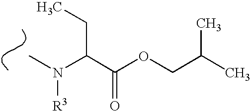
CN(C(C(OCC(C)C)=O)CC)[R3]
